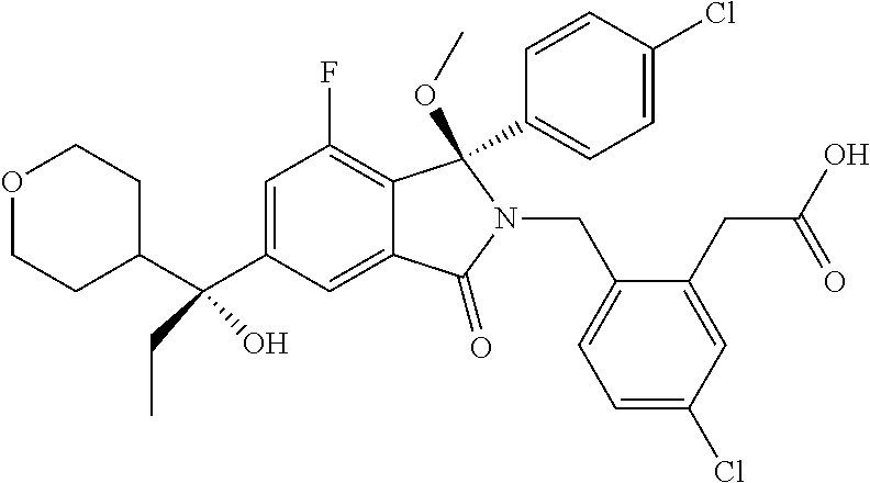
C1=C(C(C2CCOCC2)(O)CC)C=C2C(=C1F)C(OC)(C1=CC=C(Cl)C=C1)N(CC1=CC=C(Cl)C=C1CC(O)=O)C2=O
